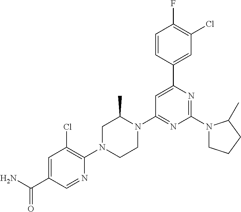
C1=C(C(N)=O)C=NC(N2CCN(C3=NC(N4CCCC4C)=NC(C4=CC(Cl)=C(F)C=C4)=C3)C(C)C2)=C1Cl
